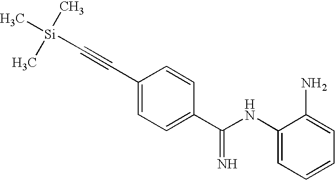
C1(NC(C2=CC=C(C#C[Si](C)(C)C)C=C2)=N)=CC=CC=C1N
